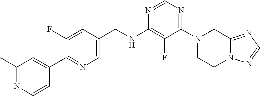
N1=CN=C(N2CCN3C(=NC=N3)C2)C(F)=C1NCC1=CN=C(C2=CC(C)=NC=C2)C(F)=C1
